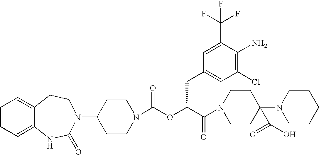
C1(N2C(=O)NC3=CC=CC=C3CC2)CCN(C(OC(C(=O)N2CCC(N3CCCCC3)(C(=O)O)CC2)CC2=CC(Cl)=C(N)C(C(F)(F)F)=C2)=O)CC1
